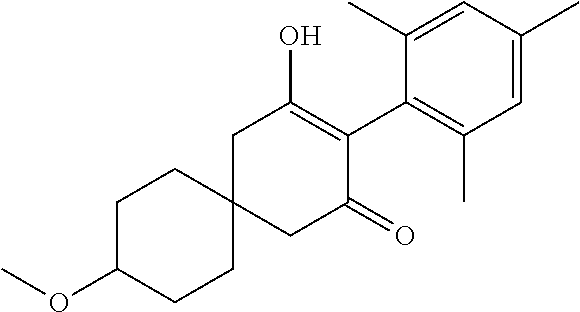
C12(CC(=O)C(C3=C(C)C=C(C)C=C3C)=C(O)C1)CCC(OC)CC2
